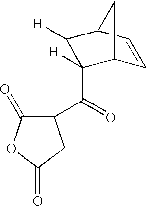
C1(C(=O)C2([H])C3C=CC(C2[H])C3)C(=O)OC(=O)C1
